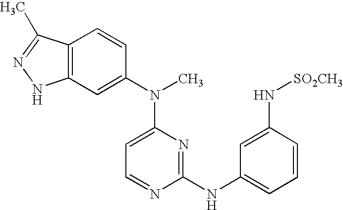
C12=C(C=C(N(C3=CC=NC(NC4=CC=CC(N[SO2CH3])=C4)=N3)C)C=C1)NN=C2C
